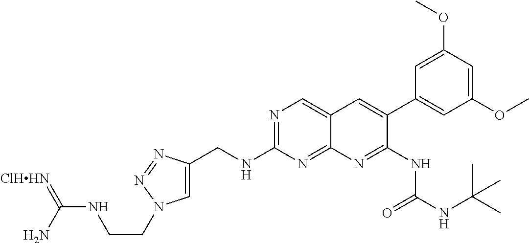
N1=C(NCC2=CN(CCNC(=[ClHHN])N)N=N2)N=C2C(=C1)C=C(C1=CC(OC)=CC(OC)=C1)C(NC(NC(C)(C)C)=O)=N2
